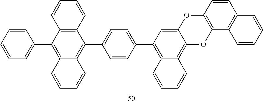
C1=CC=CC=C1C1=C2C(=C(C3=CC=C(C4=C5C(=C6C(=C4)OC4=C(O6)C6=C(C=C4)C=CC=C6)C=CC=C5)C=C3)C3=C1C=CC=C3)C=CC=C2
